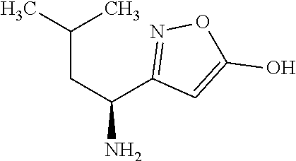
CC(CC(N)C1=NOC(O)=C1)C
